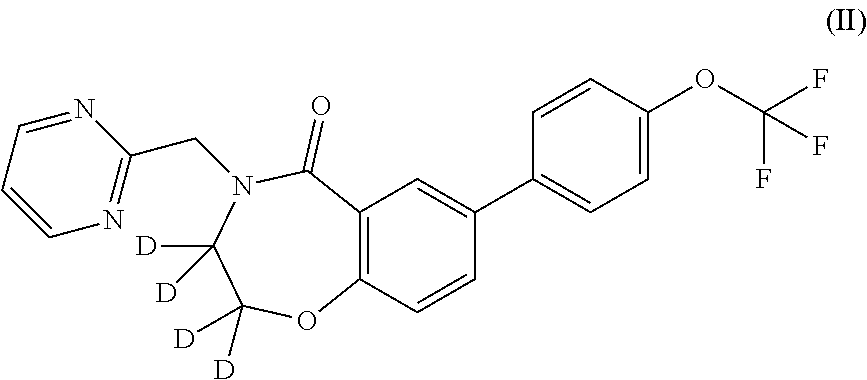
C1=CC=NC(CN2C(=O)C3=C(C=CC(C4=CC=C(OC(F)(F)F)C=C4)=C3)OC([D])([D])C2([D])[D])=N1
